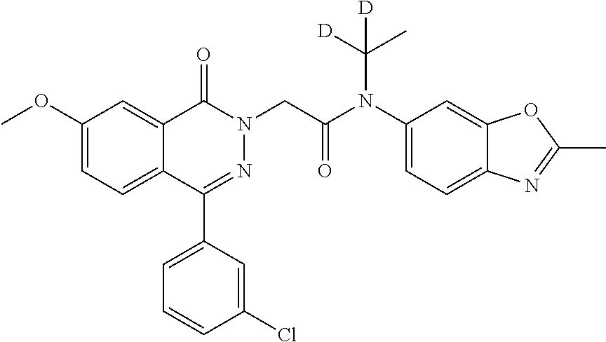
C12=CC(OC)=CC=C1C(C1=CC=CC(Cl)=C1)=NN(CC(=O)N(C1=CC=C3C(=C1)OC(C)=N3)C([D])([D])C)C2=O
